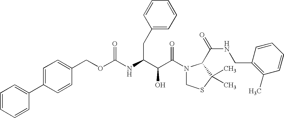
O(C(NC(C(C(N1CSC(C)(C)C1C(NCC1=C(C)C=CC=C1)=O)=O)O)CC1=CC=CC=C1)=O)CC1=CC=C(C2=CC=CC=C2)C=C1
